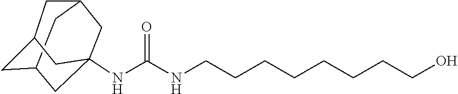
C12CC3CC(NC(NCCCCCCCCO)=O)(C1)CC(C2)C3
